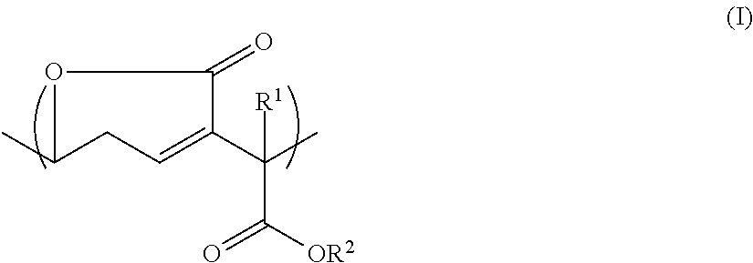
CC1CC=C(C(C)(C([OR2])=O)[R1])C(=O)O1
